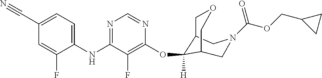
C1(NC2=NC=NC(OC3([H])C4COCC3CN(C(=O)OCC3CC3)C4)=C2F)=CC=C(C#N)C=C1F
